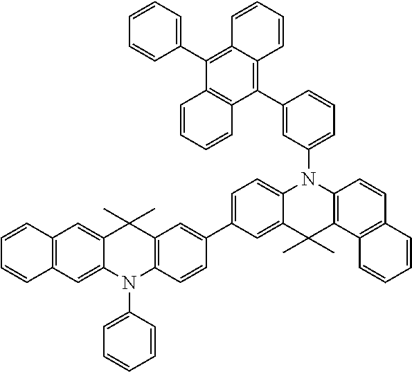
C1=CC=C(C2=C3C(=C(C4=CC(N5C6=CC=C(C7=CC8=C(C=C7)N(C7=CC=CC=C7)C7=CC9=C(C=C7C8(C)C)C=CC=C9)C=C6C(C)(C)C6=C5C=CC5=C6C=CC=C5)=CC=C4)C4=C2C=CC=C4)C=CC=C3)C=C1
